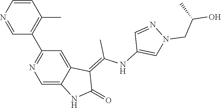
C1=CN=CC(C2=NC=C3C(=C2)C(=C(NC2=CN(CC(C)O)N=C2)C)C(=O)N3)=C1C
